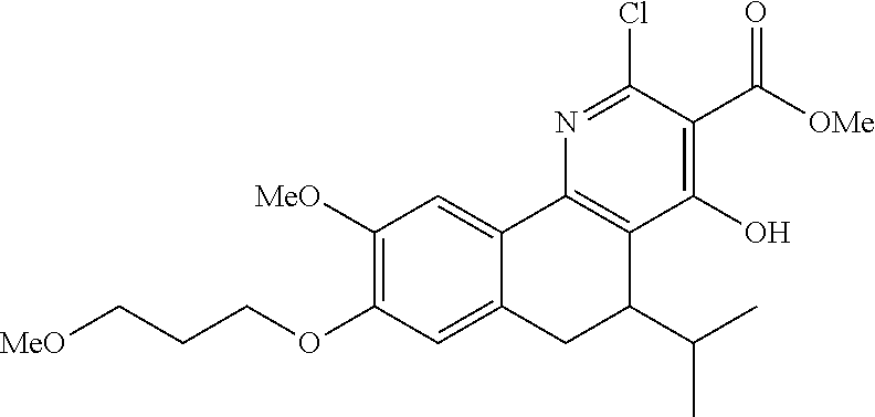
[MeO]C1=C(OCCC[MeO])C=C2C(=C1)C1=C(C(O)=C(C(=O)[OMe])C(Cl)=N1)C(C(C)C)C2
